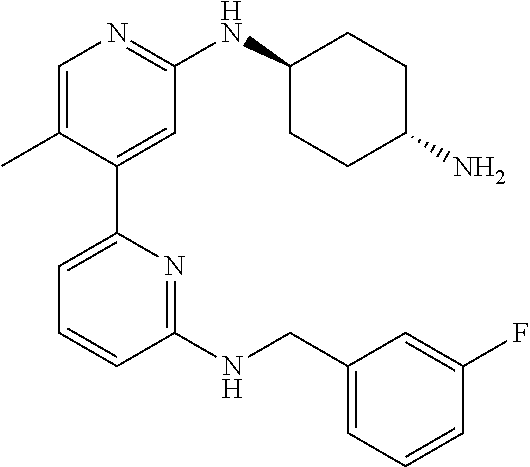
C1=C(C)C(C2=CC=CC(NCC3=CC=CC(F)=C3)=N2)=CC(NC2CCC(N)CC2)=N1
